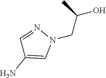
N1(CC(O)C)N=CC(N)=C1
